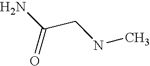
NC(CNC)=O
